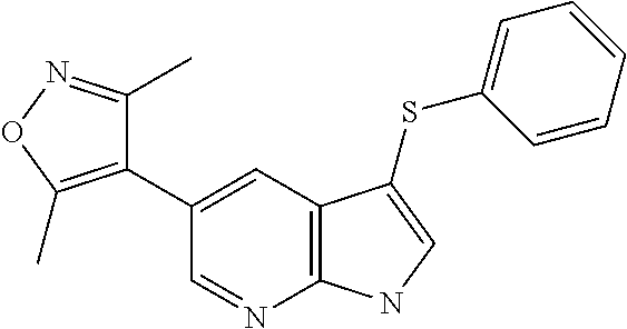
C1(C2=C(C)ON=C2C)=CC2=C(N=C1)NC=C2SC1=CC=CC=C1
